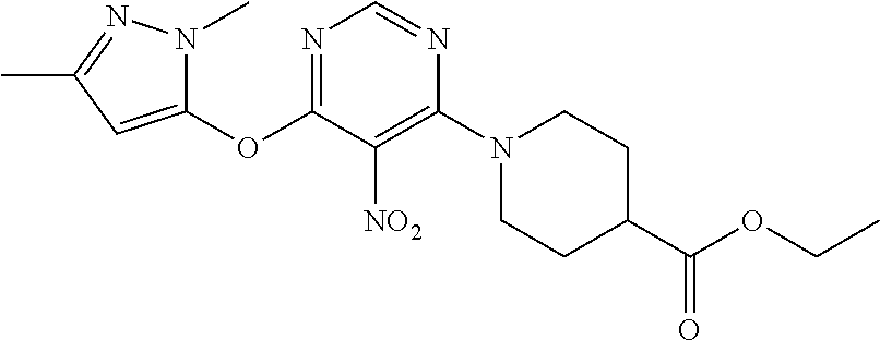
C1(OC2=NC=NC(N3CCC(C(OCC)=O)CC3)=C2[NO2])=CC(C)=NN1C
